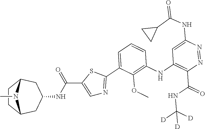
N1=NC(NC(C2CC2)=O)=CC(NC2=C(OC)C(C3=NC=C(C(NC4CC5CCC(C4)N5C)=O)S3)=CC=C2)=C1C(NC([D])([D])[D])=O
